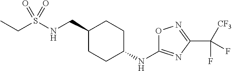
C(S(NCC1CCC(NC2=NC(C([CF3])(F)F)=NO2)CC1)(=O)=O)C
